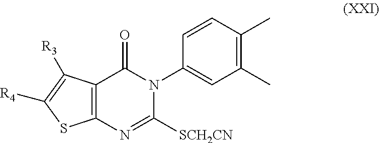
C12=C(N=C([SCH2CN])N(C3=CC(C)=C(C)C=C3)C1=O)SC([R4])=C2[R3]
